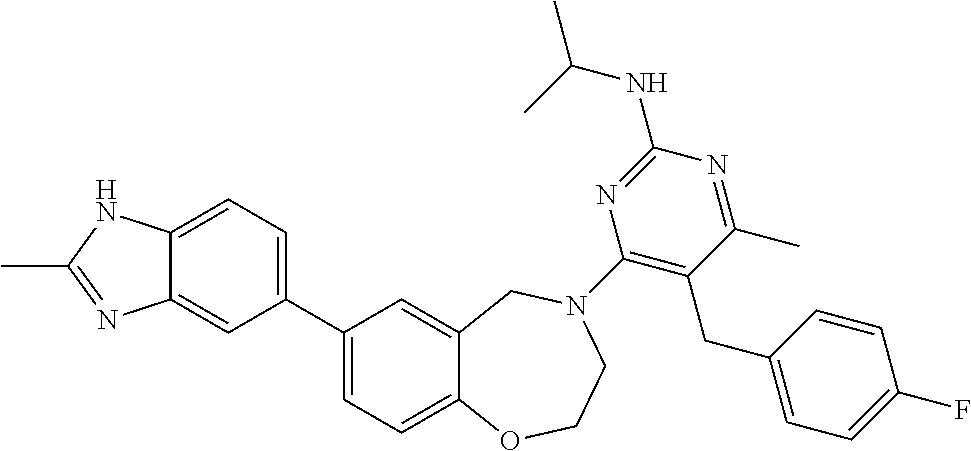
C1(C2=CC=C3C(=C2)N=C(C)N3)=CC=C2C(=C1)CN(C1=C(CC3=CC=C(F)C=C3)C(C)=NC(NC(C)C)=N1)CCO2
